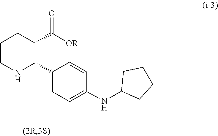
[OR]C(=O)C1C(C2=CC=C(NC3CCCC3)C=C2)NCCC1
